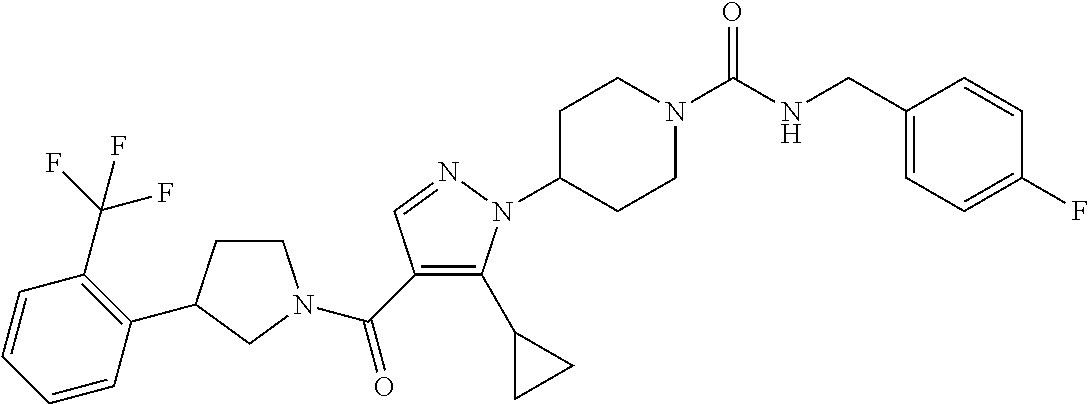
C1CC(C2=C(C(F)(F)F)C=CC=C2)CN1C(C1=C(C2CC2)N(C2CCN(C(NCC3=CC=C(F)C=C3)=O)CC2)N=C1)=O
